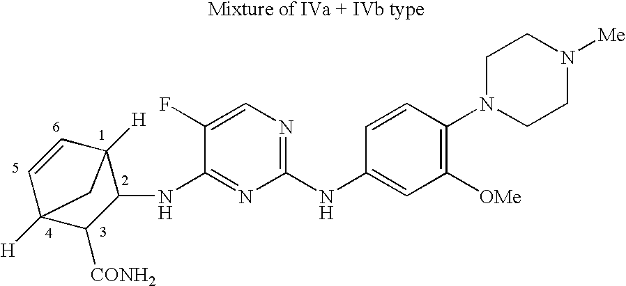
C1(NC2=CC([OMe])=C(N3CCN([Me])CC3)C=C2)=NC=C(F)C(NC2C3([H])C=CC([H])(C2[CONH2])C3)=N1
